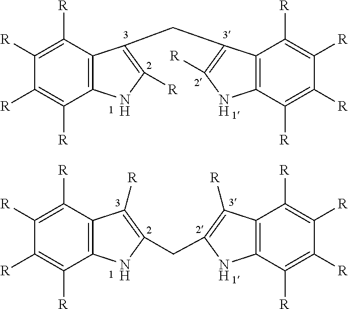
C12=C(C([R])=C([R])C([R])=C1[R])C(CC1=C([R])NC3=C1C([R])=C([R])C([R])=C3[R])=C([R])N2.C12=C(C([R])=C([R])C([R])=C1[R])C([R])=C(CC1=C([R])C3=C(C([R])=C([R])C([R])=C3[R])N1)N2
